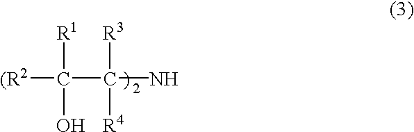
[(R2]C(C(N)([R3])[R4])([R1])O
